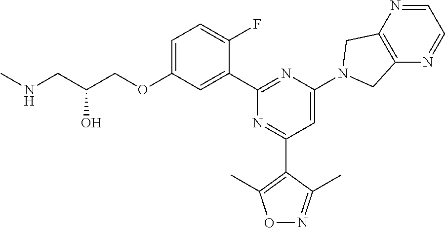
C1=C(OCC(CNC)O)C=C(C2=NC(N3CC4=C(N=CC=N4)C3)=CC(C3=C(C)ON=C3C)=N2)C(F)=C1
